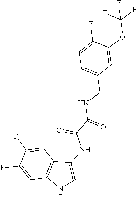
C1=C(CNC(C(NC2=CNC3=C2C=C(F)C(F)=C3)=O)=O)C=C(OC(F)(F)F)C(F)=C1
